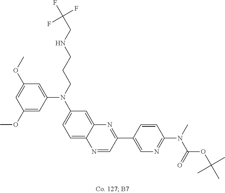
C1(OC)=CC(N(CCCNCC(F)(F)F)C2=CC=C3C(=C2)N=C(C2=CN=C(N(C)C(=O)OC(C)(C)C)C=C2)C=N3)=CC(OC)=C1
